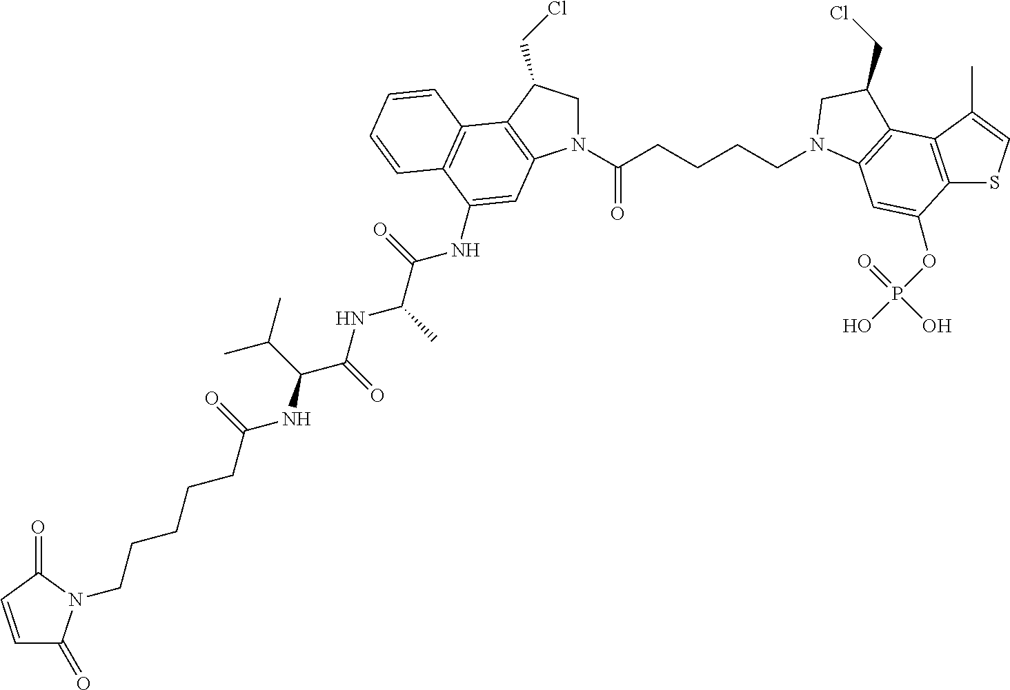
C1=CC(=O)N(CCCCCC(NC(C(NC(C(NC2=CC3=C(C(CCl)CN3C(CCCCN3C4=C(C5=C(SC=C5C)C(OP(O)(=O)O)=C4)C(CCl)C3)=O)C3=C2C=CC=C3)=O)C)=O)C(C)C)=O)C1=O
